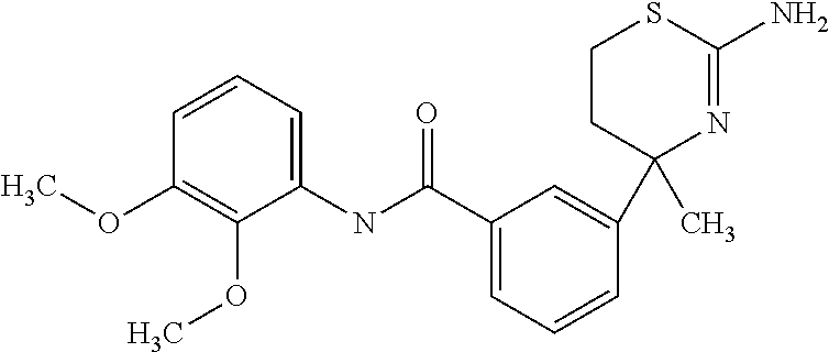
C1=C(C(NC2=CC=CC(OC)=C2OC)=O)C=C(C2(C)CCSC(N)=N2)C=C1
